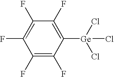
C1([Ge](Cl)(Cl)Cl)=C(F)C(F)=C(F)C(F)=C1F
